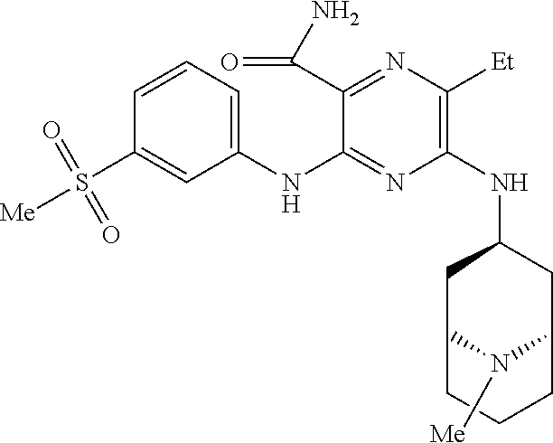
C1(NC2=NC(NC3CC4N([Me])C(C3)CCC4)=C([Et])N=C2C(N)=O)=CC=CC(S([Me])(=O)=O)=C1
